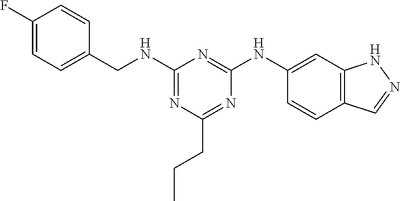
C1(NCC2=CC=C(F)C=C2)=NC(CCC)=NC(NC2=CC3=C(C=C2)C=NN3)=N1
